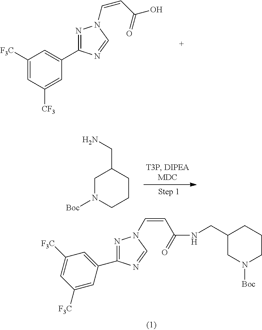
C1([F3C])=CC([CF3])=CC(C2=NN(C=CC(O)=O)C=N2)=C1.C1N([Boc])CCCC1CN.C1([F3C])=CC([F3C])=CC(C2=NN(C=CC(NCC3CN([Boc])CCC3)=O)C=N2)=C1
